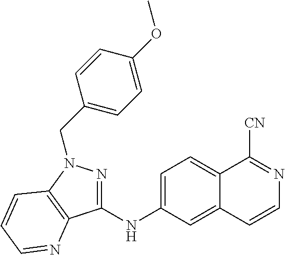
N(C1=CC=C2C(=C1)C=CN=C2[CN])C1=NN(CC2=CC=C(OC)C=C2)C2=C1N=CC=C2
